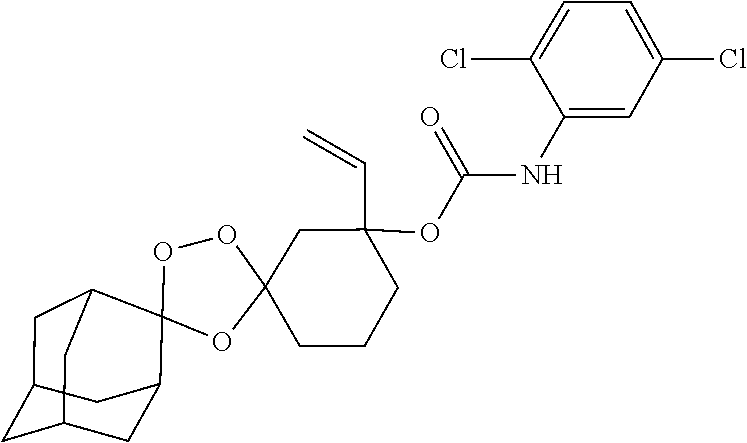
C1(NC(=O)OC2(C=C)CC3(CCC2)OC2(OO3)C3CC4CC(CC2C4)C3)=CC(Cl)=CC=C1Cl
